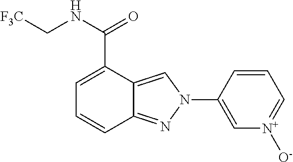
C12=NN(C3=C[N+]([O-])=CC=C3)C=C1C(C(NC[F3C])=O)=CC=C2
